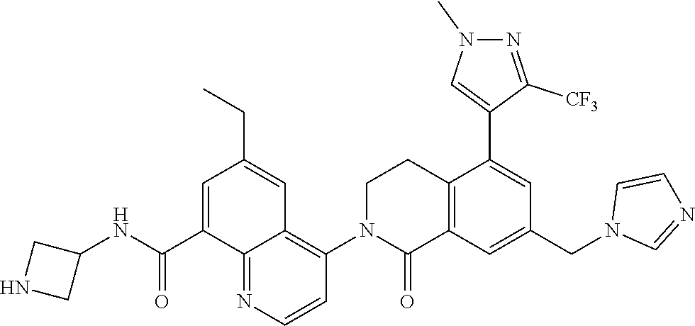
C12=C(C=C(CN3C=NC=C3)C=C1C1=CN(C)N=C1[CF3])C(=O)N(C1=C3C(=NC=C1)C(C(NC1CNC1)=O)=CC(CC)=C3)CC2
